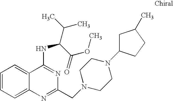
C1=CC=C2C(=C1)C(NC(C(OC)=O)C(C)C)=NC(CN1CCN(C3CC(C)CC3)CC1)=N2
